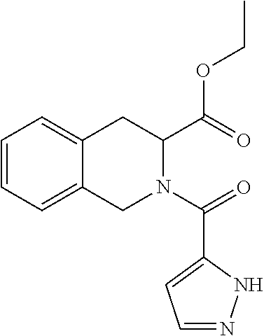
C1=CC=C2C(=C1)CC(C(OCC)=O)N(C(=O)C1=CC=NN1)C2
